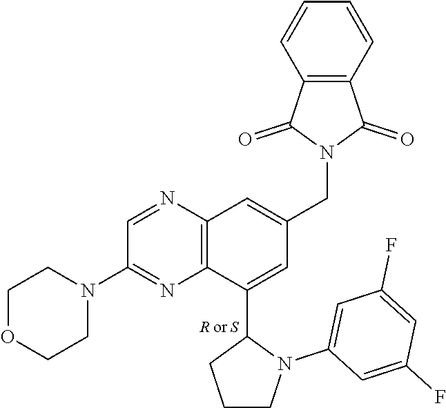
C12=C(N=CC(N3CCOCC3)=N1)C=C(CN1C(=O)C3=C(C1=O)C=CC=C3)C=C2C1CCCN1C1=CC(F)=CC(F)=C1
